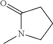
C1(=O)N(C)CCC1
